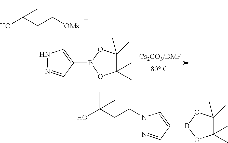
N1N=CC(B2OC(C)(C)C(C)(C)O2)=C1.OC(CC[OMs])(C)C.N1=CC(B2OC(C)(C)C(C)(C)O2)=CN1CCC(O)(C)C
